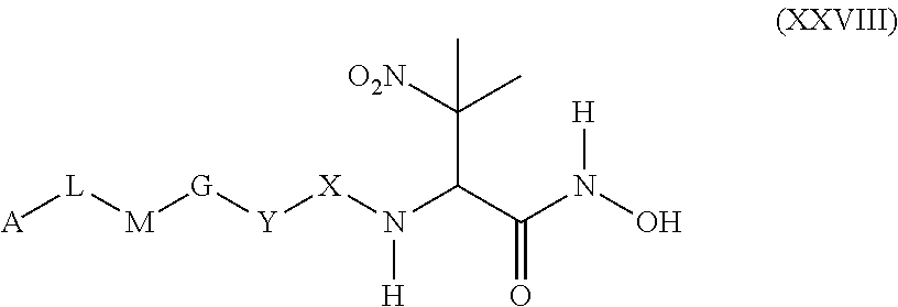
[A][L][M][G][Y][X]N(C(C(N(O)[H])=O)C(C)(C)[O2N])[H]
